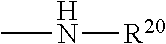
CN[R20]
